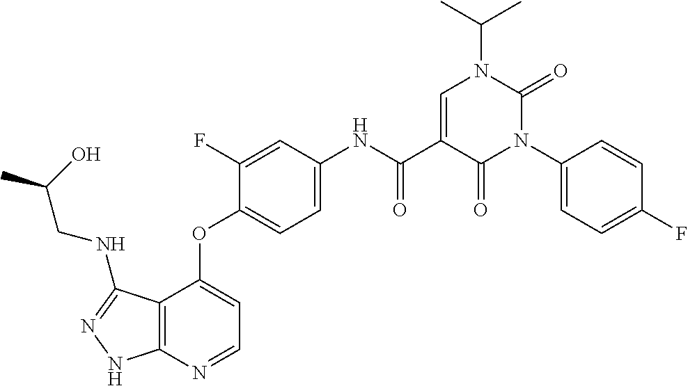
C12=C(N=CC=C1OC1=CC=C(NC(C3=CN(C(C)C)C(=O)N(C4=CC=C(F)C=C4)C3=O)=O)C=C1F)NN=C2NCC(C)O
